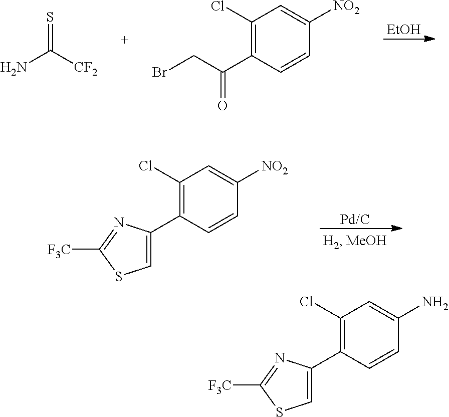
[EtOH].S=C([CF2])N.C1(Cl)=C(C(CBr)=O)C=CC([NO2])=C1.C1(Cl)=C(C2=CSC([F3C])=N2)C=CC([NO2])=C1.C1(Cl)=C(C2=CSC([F3C])=N2)C=CC(N)=C1
